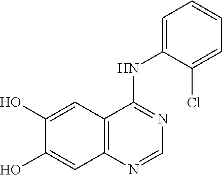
C1=C(O)C(O)=CC2=C1C(NC1=CC=CC=C1Cl)=NC=N2
